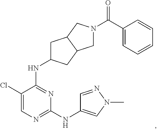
N1=C(NC2CC3C(C2)CN(C(C2=CC=CC=C2)=O)C3)C(Cl)=CN=C1NC1=CN(C)N=C1
